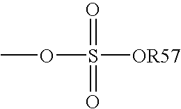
S(=O)(=O)(OC)[OR57]
